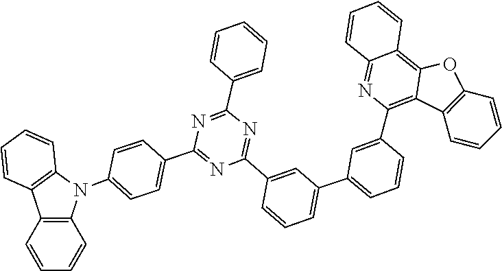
C1=CC2=C(C=C1)C1=C(N2C2=CC=C(C3=NC(C4=CC(C5=CC=CC(C6=C7C(=C8C=CC=CC8=N6)OC6=C7C=CC=C6)=C5)=CC=C4)=NC(C4=CC=CC=C4)=N3)C=C2)C=CC=C1
